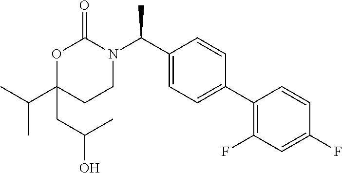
CC(C1=CC=C(C2=C(F)C=C(F)C=C2)C=C1)N1C(=O)OC(C(C)C)(CC(O)C)CC1
